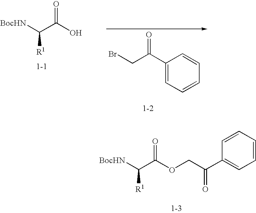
[BocHN]C(C(O)=O)[R1].C1(C(CBr)=O)=CC=CC=C1.[BocHN]C(C(OCC(C1=CC=CC=C1)=O)=O)[R1]
